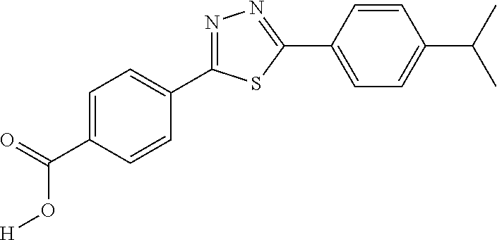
N1=C(C2=CC=C(C(O[H])=O)C=C2)SC(C2=CC=C(C(C)C)C=C2)=N1
